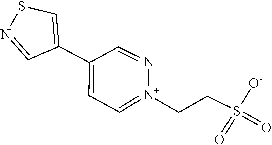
C1(C2=CC=[N+](CCS(=O)(=O)[O-])N=C2)=CSN=C1
